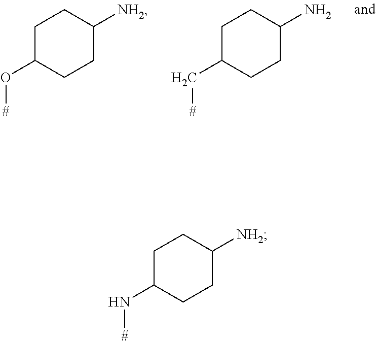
C1C(O[#])CCC([NH2])C1.C1C(C[#])CCC(N)C1.C1C(N[#])CCC([NH2])C1
